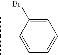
C1=C(Br)C(C(C)C)=CC=C1
